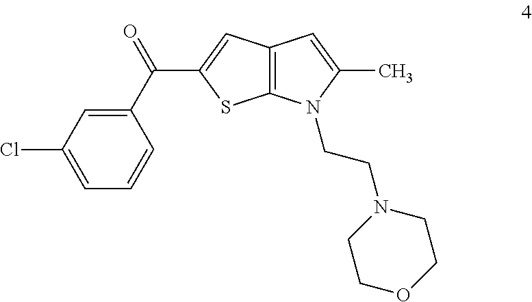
C1(Cl)=CC=CC(C(=O)C2=CC3=C(S2)N(CCN2CCOCC2)C(C)=C3)=C1
